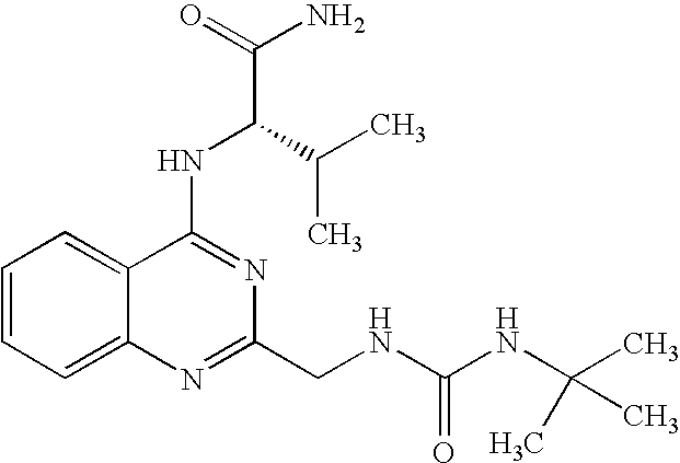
C1=CC=C2C(=C1)C(NC(C(N)=O)C(C)C)=NC(CNC(NC(C)(C)C)=O)=N2
